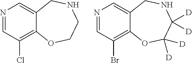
C1COC2=C(Cl)C=NC=C2CN1.C1([D])([D])C([D])([D])OC2=C(Br)C=NC=C2CN1
